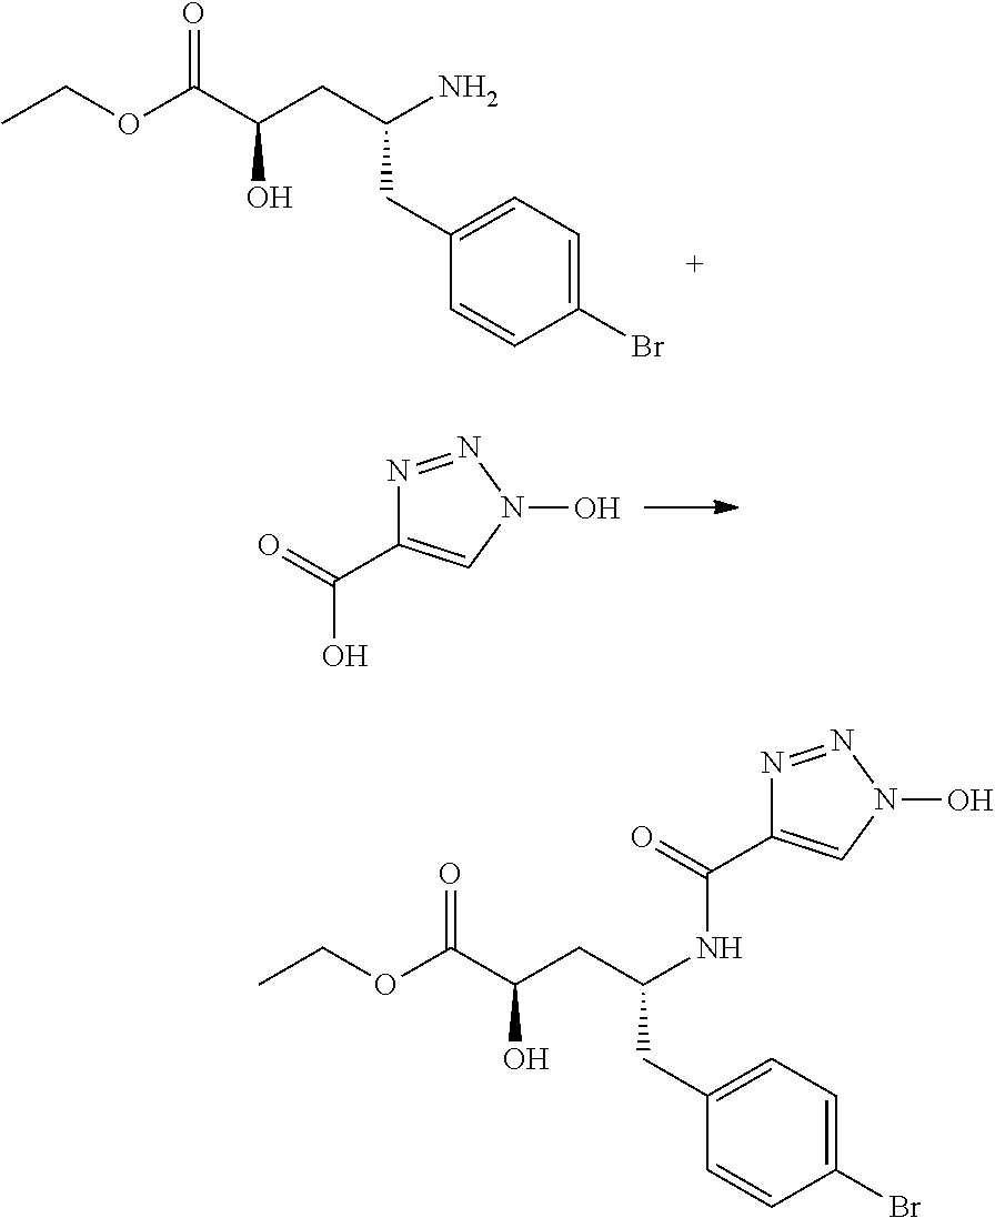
O=C(C(CC(NC(=O)C1=CN(O)N=N1)CC1=CC=C(Br)C=C1)O)OCC.O=C(C(CC(N)CC1=CC=C(Br)C=C1)O)OCC.O=C(O)C1=CN(O)N=N1
